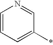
C1=CC=C(*)C=N1
